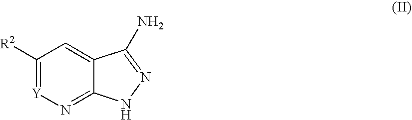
C1([R2])=[Y]N=C2C(=C1)C(N)=NN2
